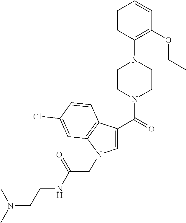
C1=CC(N2CCN(C(=O)C3=CN(CC(NCCN(C)C)=O)C4=C3C=CC(Cl)=C4)CC2)=C(OCC)C=C1
